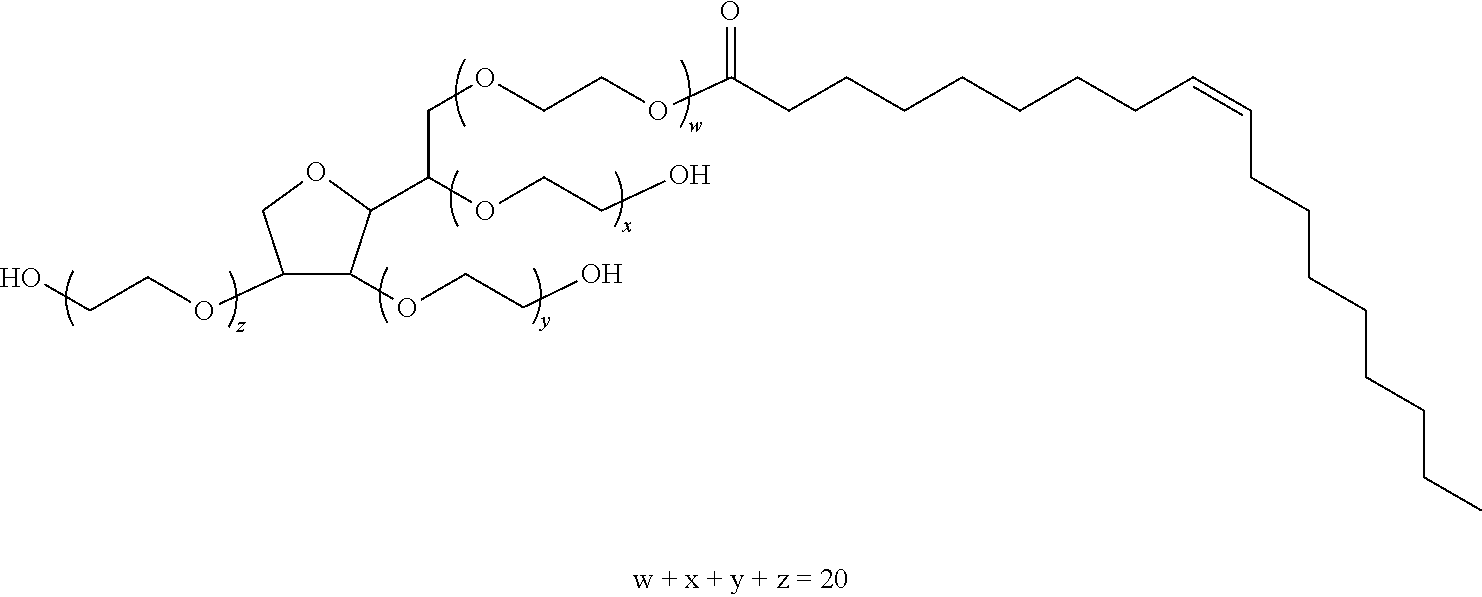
C(OCCOC(CCCCCCCC=CCCCCCCCC)=O)C(OCCO)C1C(OCCO)C(OCCO)CO1
